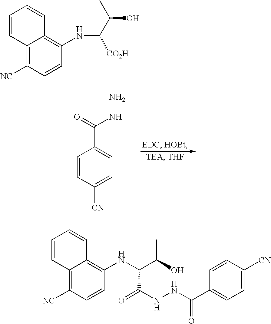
C12=C([NC])C=CC(NC(C(O)C)[CO2H])=C1C=CC=C2.C1=CC([CN])=CC=C1C(=O)NN.C12=C([NC])C=CC(NC(C(O)C)C(NNC(C3=CC=C([CN])C=C3)=O)=O)=C1C=CC=C2
